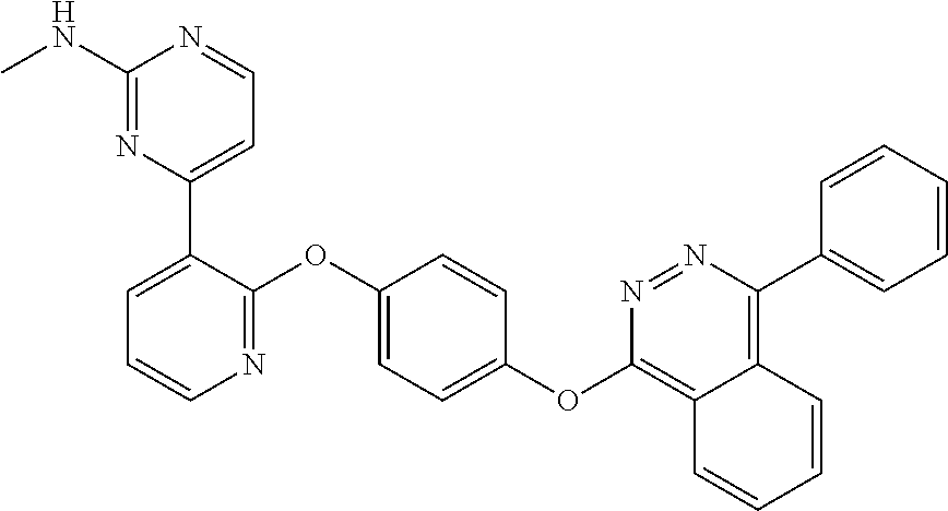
C1=C(C2=CC=NC(NC)=N2)C(OC2=CC=C(OC3=C4C(=C(C5=CC=CC=C5)N=N3)C=CC=C4)C=C2)=NC=C1
